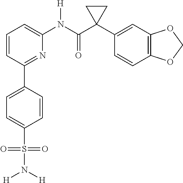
C1=CC(C2=CC=C(S(=O)(=O)N([H])[H])C=C2)=NC(N(C(C2(C3=CC4=C(C=C3)OCO4)CC2)=O)[H])=C1
